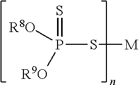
P(=S)([R8O])([R9O])S[M]
